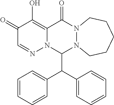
C1(=O)C=NN2C(=C1O)C(=O)N1N(C2C(C2=CC=CC=C2)C2=CC=CC=C2)CCCCC1
